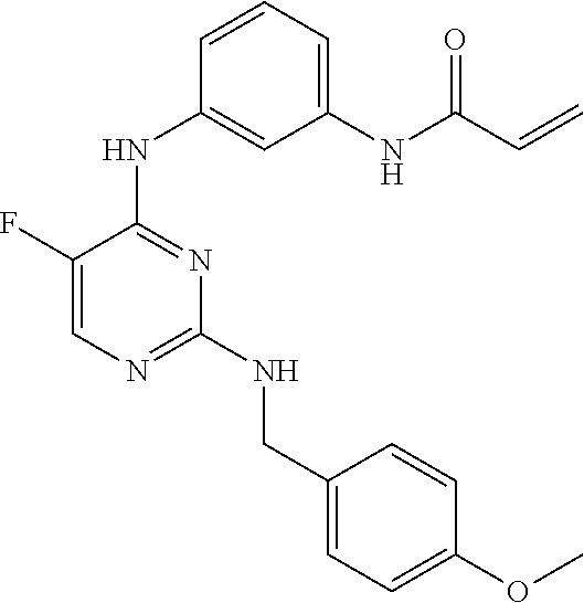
C1=C(F)C(NC2=CC(NC(C=C)=O)=CC=C2)=NC(NCC2=CC=C(OC)C=C2)=N1
